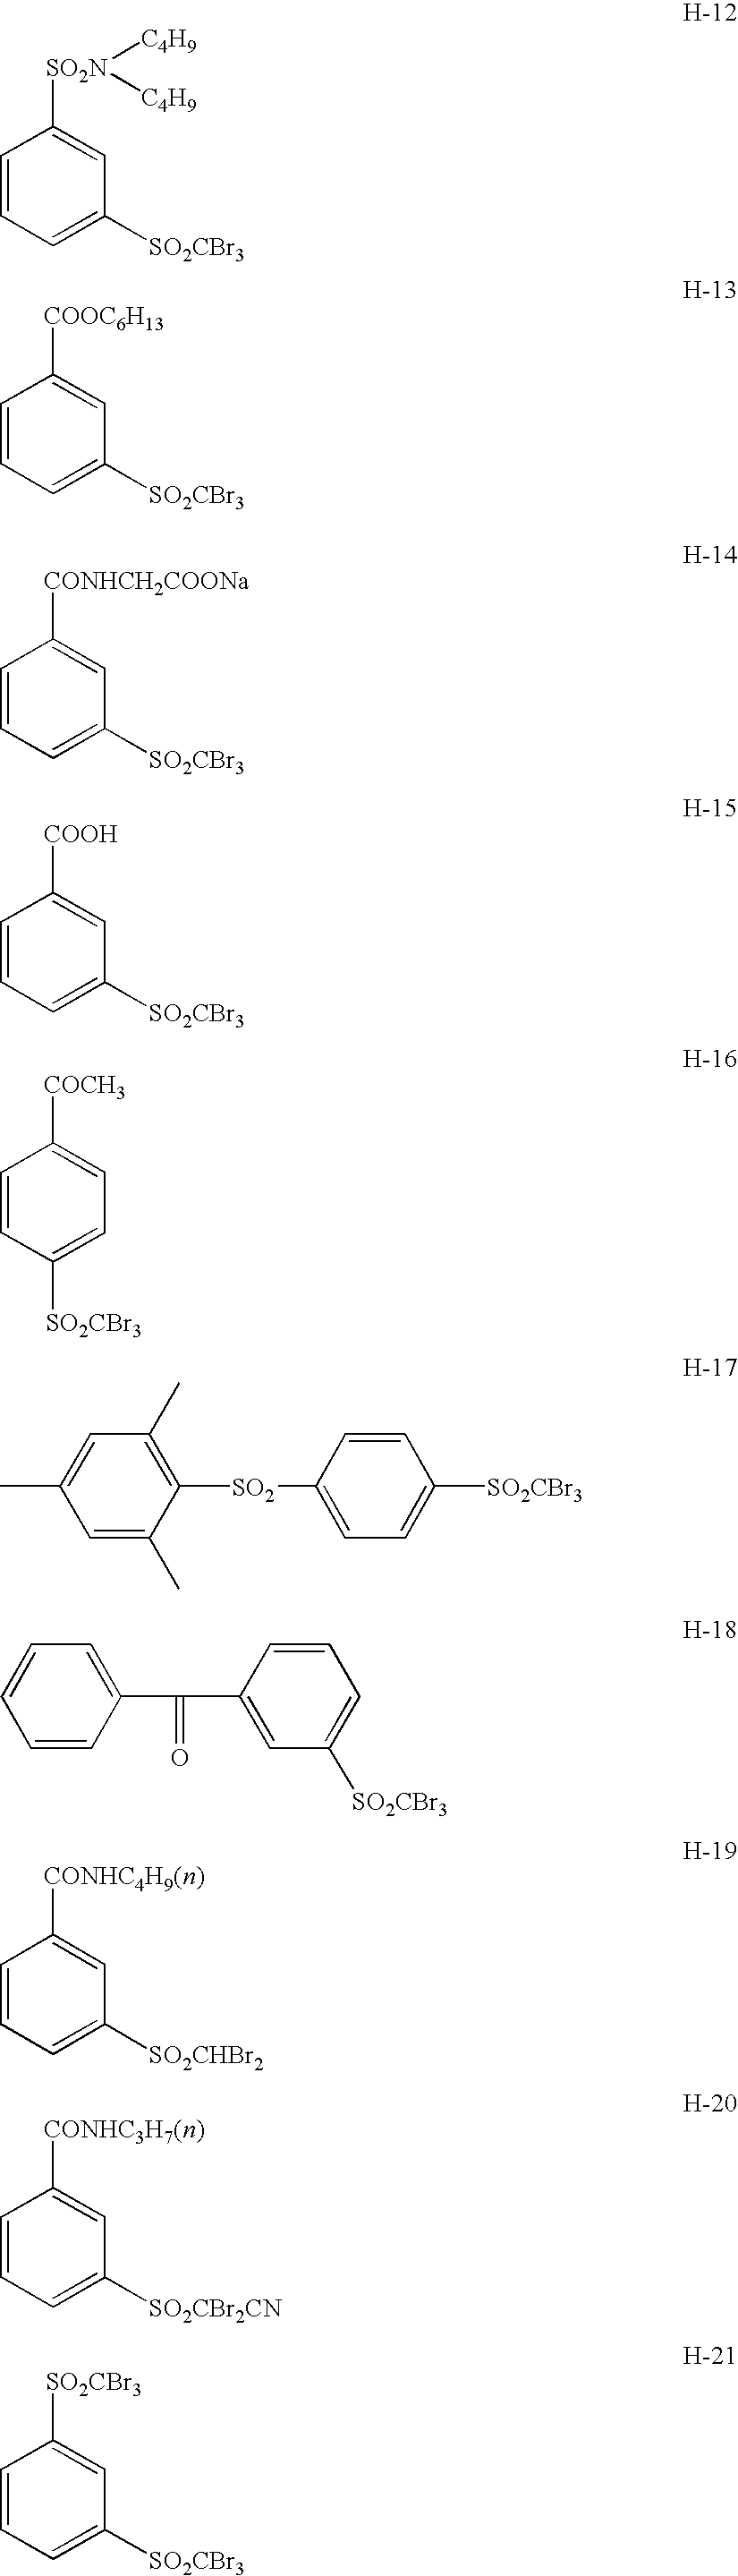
[SO2N](C1=CC([SO2CBr3])=CC=C1)([C4H9])[C4H9].[COOC6H13]C1=CC([SO2CBr3])=CC=C1.[CONHCH2COONa]C1=CC([SO2CBr3])=CC=C1.[COOH]C1=CC([SO2CBr3])=CC=C1.[COCH3]C1=CC=C([SO2CBr3])C=C1.CC1=CC(C)=C([SO2]C2=CC=C([SO2CBr3])C=C2)C(C)=C1.C1=C(C(C2=CC([SO2CBr3])=CC=C2)=O)C=CC=C1.[CONHC4H9(n)]C1=CC([SO2CHBr2])=CC=C1.[CONHC3H7(n)]C1=CC([SO2CBr2CN])=CC=C1.[SO2CBr3]C1=CC([SO2CBr3])=CC=C1
